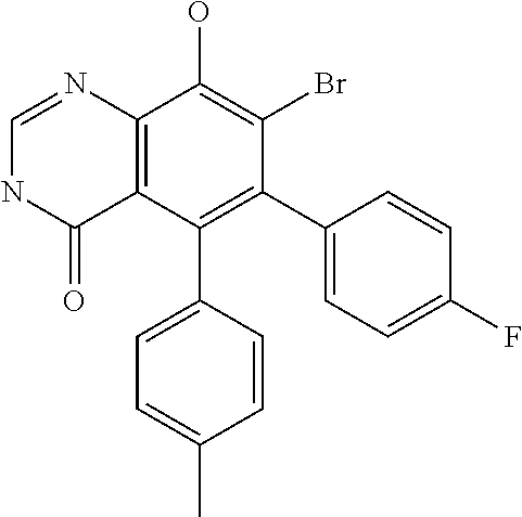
C12=C(C(C3=CC=C(C)C=C3)=C(C3=CC=C(F)C=C3)C(Br)=C1O)C(=O)NC=N2
